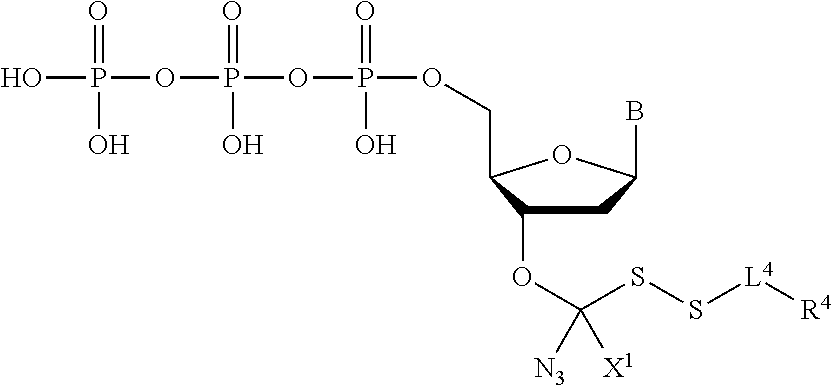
OP(OP(OP(OCC1C(OC(SS[L4][R4])([X1])[N3])CC(B)O1)(=O)O)(=O)O)(=O)O
